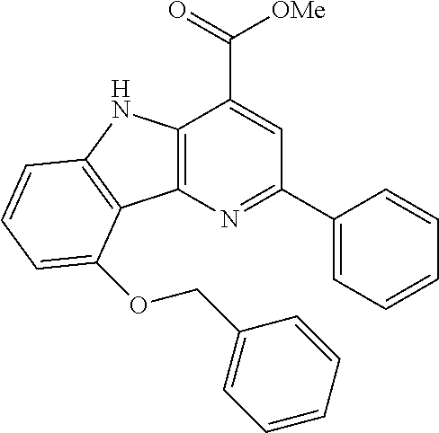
C12=C(N=C(C3=CC=CC=C3)C=C1C(=O)[OMe])C1=C(N2)C=CC=C1OCC1=CC=CC=C1
